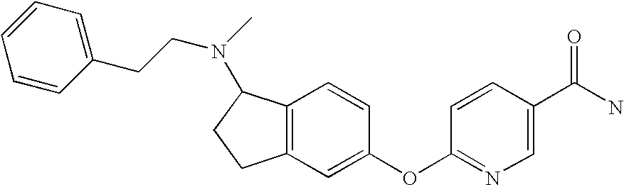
C1=CC=CC=C1CCN(C1C2=C(CC1)C=C(OC1=NC=C(C(N)=O)C=C1)C=C2)C
